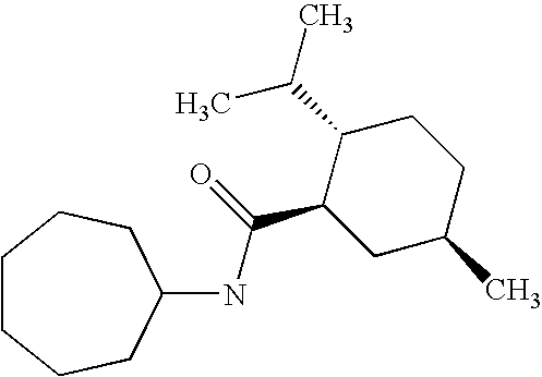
N(C(C1CC(C)CCC1C(C)C)=O)C1CCCCCC1
